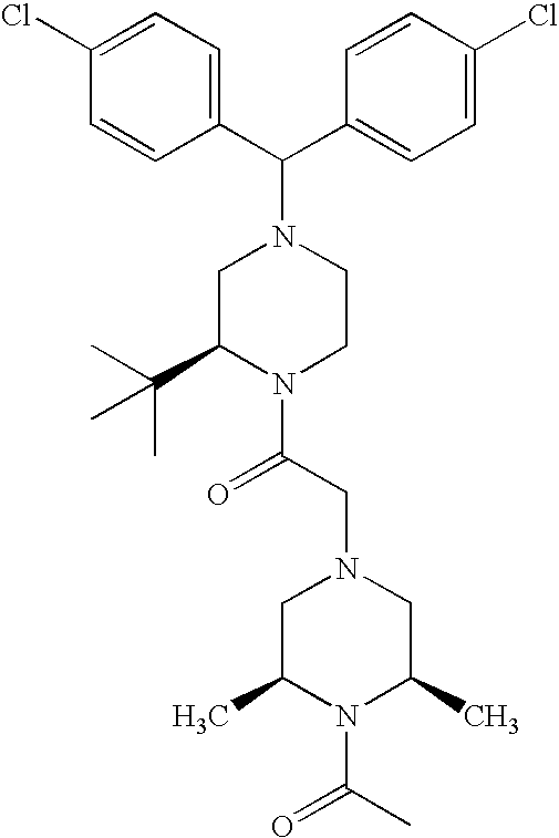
C1=C(Cl)C=CC(C(C2=CC=C(Cl)C=C2)N2CC(C(C)(C)C)N(C(CN3CC(C)N(C(C)=O)C(C)C3)=O)CC2)=C1
